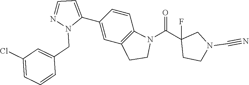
C1(C2=CC3=C(C=C2)N(C(C2(F)CCN(C#N)C2)=O)CC3)=CC=NN1CC1=CC(Cl)=CC=C1
